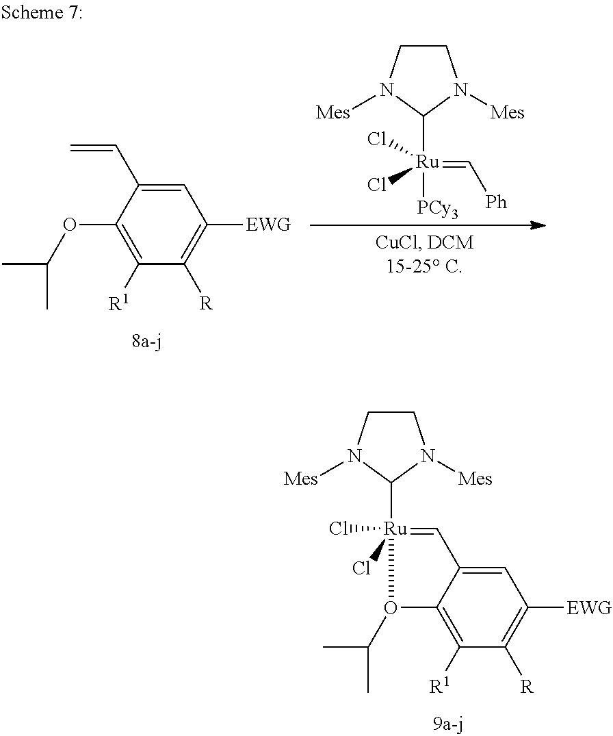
C1CN([Mes])C([Ru]([PCy3])(=C[Ph])(Cl)Cl)N1[Mes].C1=C(C=C)C(OC(C)C)=C([R1])C([R])=C1[EWG].C1CN([Mes])C([Ru]2(Cl)(Cl)=CC3=CC([EWG])=C([R])C([R1])=C3O2C(C)C)N1[Mes]
